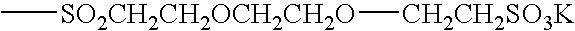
C[SO2CH2CH2OCH2CH2O][CH2CH2SO3K]
